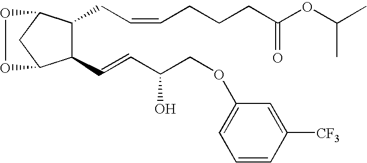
C1(C=CC(COC2=CC=CC([CF3])=C2)O)C(CC=CCCCC(OC(C)C)=O)C2CC1OO2
